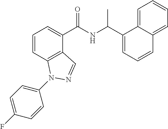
C1=CC2=C(C(C(NC(C3=CC=CC4=CC=CC=C34)C)=O)=C1)C=NN2C1=CC=C(F)C=C1
